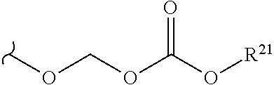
COCOC(O[R21])=O
